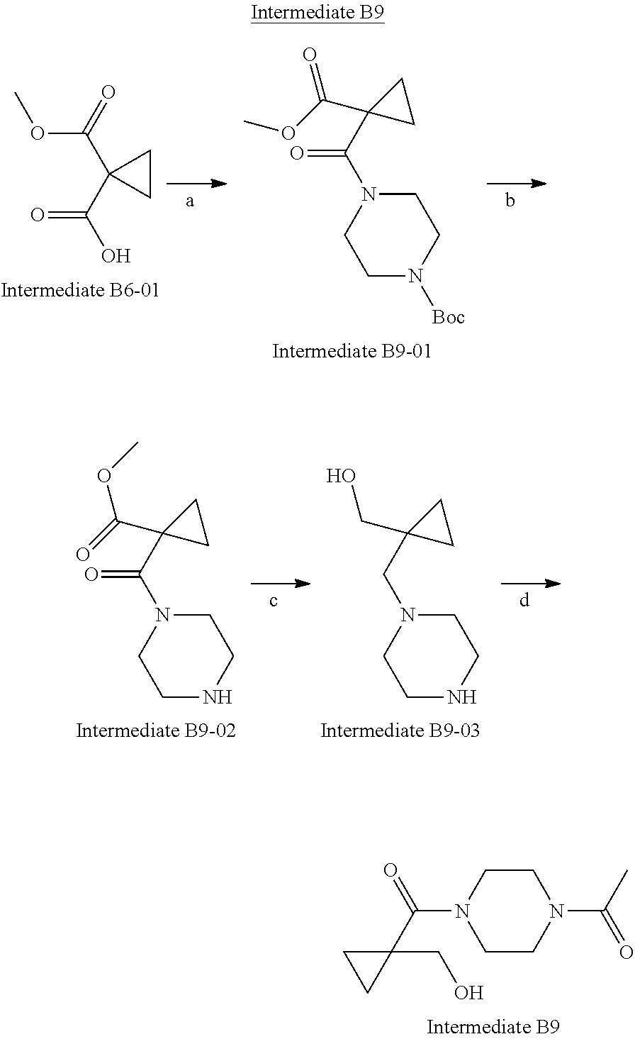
C(OC)(C1(C(=O)O)CC1)=O.C1N(C(C2(C(OC)=O)CC2)=O)CCN([Boc])C1.C1N(C(C2(C(=O)OC)CC2)=O)CCNC1.C1N(CC2(CO)CC2)CCNC1.C1CN(C(C2(CO)CC2)=O)CCN1C(C)=O
